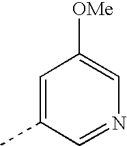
C1=C(C)C=NC=C1[OMe]
